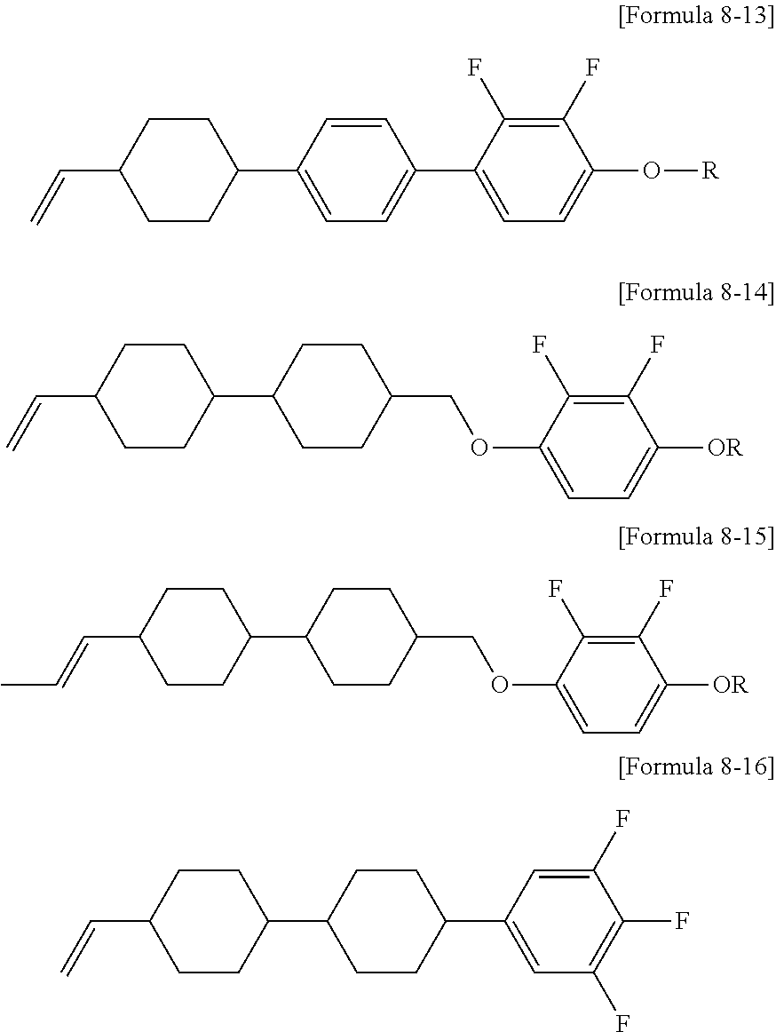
C1CC(C=C)CCC1C1=CC=C(C2=CC=C(O[R])C(F)=C2F)C=C1.C1CC(C=C)CCC1C1CCC(COC2=CC=C([OR])C(F)=C2F)CC1.C1CC(C=CC)CCC1C1CCC(COC2=CC=C([OR])C(F)=C2F)CC1.C1CC(C=C)CCC1C1CCC(C2=CC(F)=C(F)C(F)=C2)CC1
